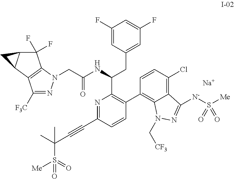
C1([F3C])=NN(CC(NC(CC2=CC(F)=CC(F)=C2)C2=C(C3=C4C(=C(Cl)C=C3)C([N-]S([Me])(=O)=O)=NN4C[CF3])C=CC(C#CC(C)(C)S([Me])(=O)=O)=N2)=O)C2=C1C1C(C2(F)F)C1.[Na]
